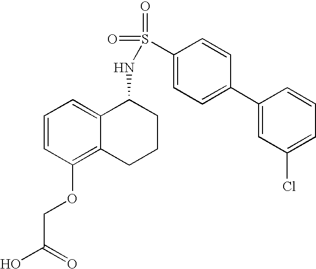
S(C1=CC=C(C2=CC(Cl)=CC=C2)C=C1)(=O)(=O)NC1C2=CC=CC(OCC(=O)O)=C2CCC1
